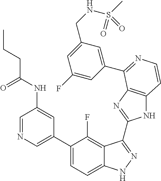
C1=C(C2=CC=C3C(=C2F)C(C2=NC4=C(N2)C=CN=C4C2=CC(CNS(C)(=O)=O)=CC(F)=C2)=NN3)C=C(NC(CCC)=O)C=N1
